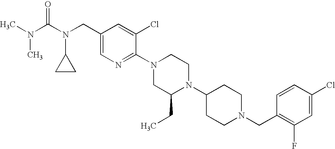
C1(Cl)=CC(F)=C(CN2CCC(N3C(CC)CN(C4=NC=C(CN(C(N(C)C)=O)C5CC5)C=C4Cl)CC3)CC2)C=C1
